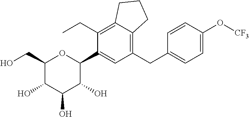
C1(CO)C(O)C(O)C(O)C(C2=CC(CC3=CC=C(O[CF3])C=C3)=C3C(=C2CC)CCC3)O1
